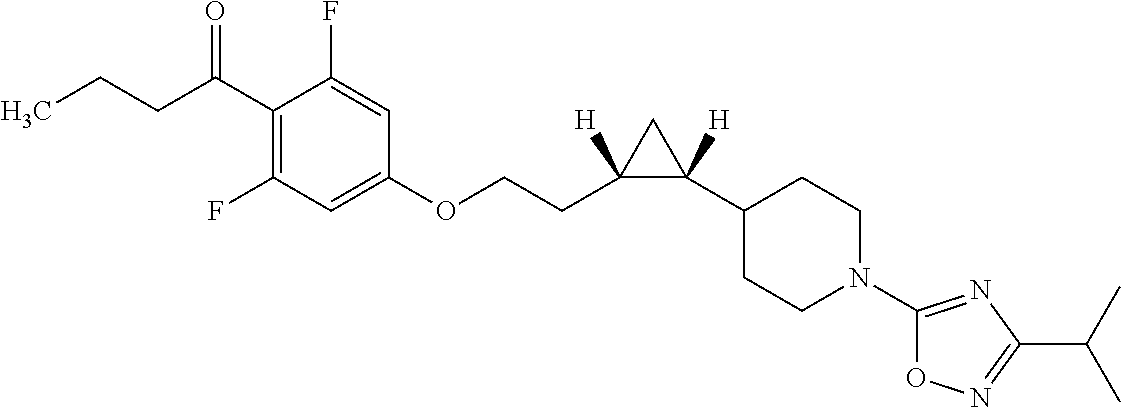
C1(F)=C(C(CCC)=O)C(F)=CC(OCCC2([H])C(C3CCN(C4=NC(C(C)C)=NO4)CC3)([H])C2)=C1
